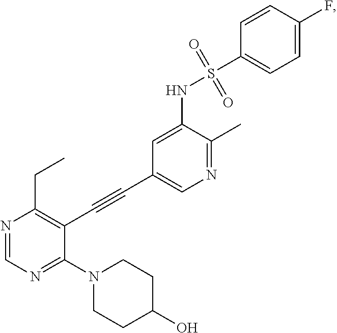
N1=CN=C(N2CCC(O)CC2)C(C#CC2=CN=C(C)C(NS(C3=CC=C(F)C=C3)(=O)=O)=C2)=C1CC
